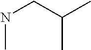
C(NC)C(C)C
